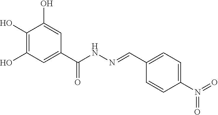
C1(O)=C(O)C=C(C(NN=CC2=CC=C(N(=O)=O)C=C2)=O)C=C1O
